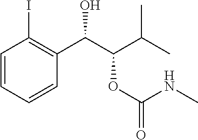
C1=CC=CC(C(C(C(C)C)OC(NC)=O)O)=C1I
